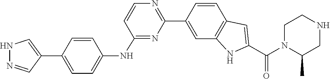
C1N(C(C2=CC3=C(C=C(C4=NC=CC(NC5=CC=C(C6=CNN=C6)C=C5)=N4)C=C3)N2)=O)C(C)CNC1
